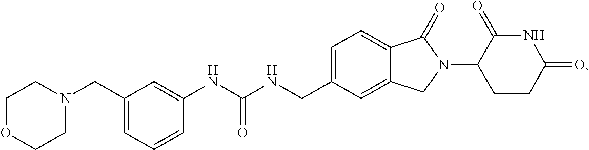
C1=C(CN2CCOCC2)C=C(NC(NCC2=CC=C3C(=C2)CN(C2CCC(=O)NC2=O)C3=O)=O)C=C1
